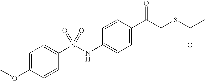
C1=C(OC)C=CC(S(NC2=CC=C(C(CSC(C)=O)=O)C=C2)(=O)=O)=C1
